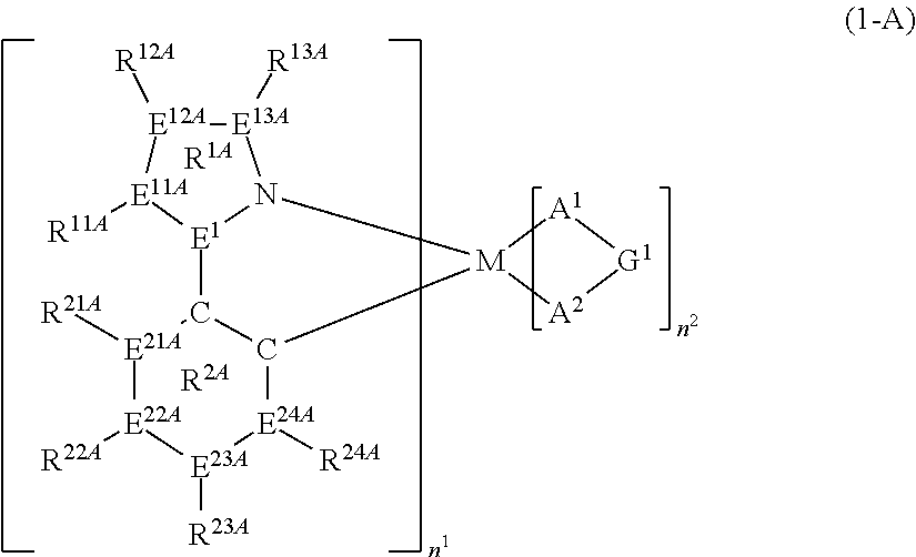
[E13A]1([R13A])[E12A]([R12A])[E11A]([R11A])[E1]2N1[M]1(C3C2[E21A]([R21A])[E22A]([R22A])[E23A]([R23A])[E24A]3[R24A])[A2][G1][A1]1.[R1A].[R2A]
